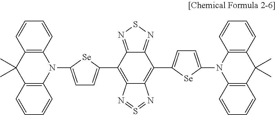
C1=C(N2C3=C(C(C)(C)C4=C2C=CC=C4)C=CC=C3)[Se]C(C2=C3C(=C(C4=CC=C(N5C6=C(C(C)(C)C7=C5C=CC=C7)C=CC=C6)[Se]4)C4=NSN=C24)N=S=N3)=C1
